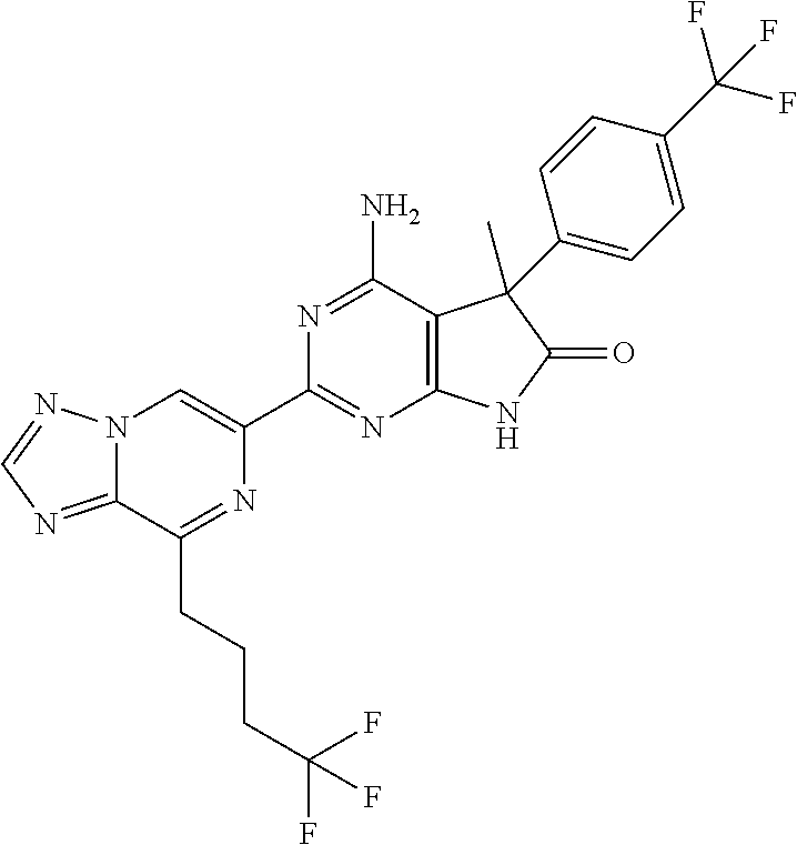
C12=NC=NN1C=C(C1=NC3=C(C(N)=N1)C(C)(C1=CC=C(C(F)(F)F)C=C1)C(=O)N3)N=C2CCCC(F)(F)F
